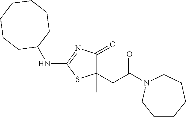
C1(CC(=O)N2CCCCCC2)(C)C(=O)N=C(NC2CCCCCCC2)S1
